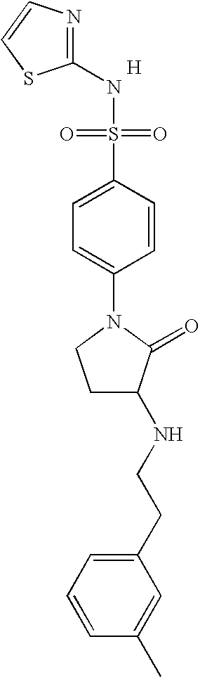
N1=C(NS(=O)(=O)C2=CC=C(N3CCC(NCCC4=CC=CC(C)=C4)C3=O)C=C2)SC=C1.[H]
